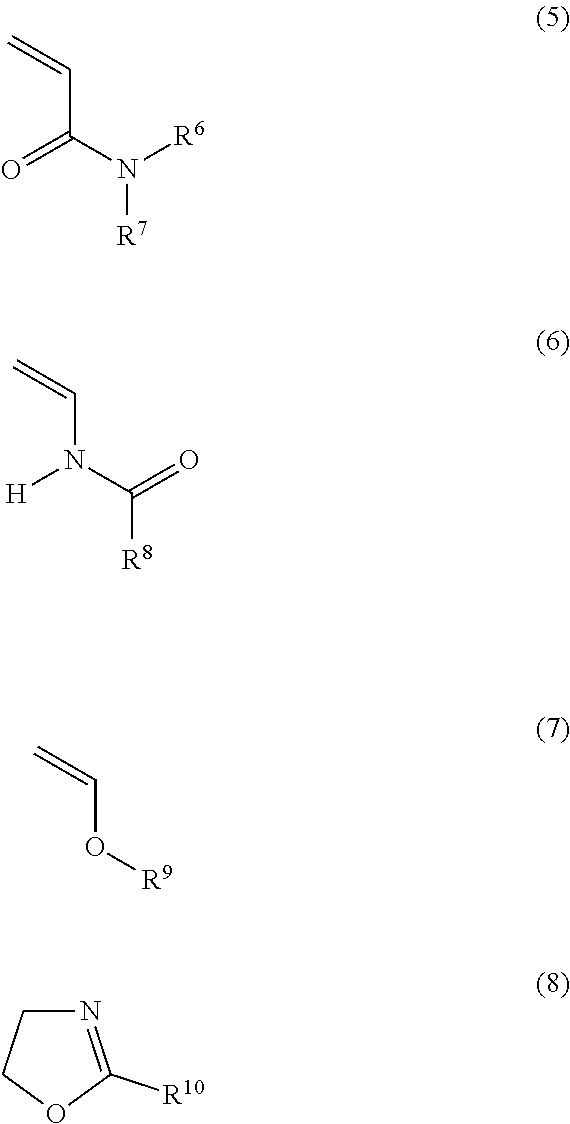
C=CC(=O)N([R7])[R6].C=CN([H])C([R8])=O.C=CO[R9].N1=C([R10])OCC1
